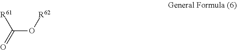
O(C(=O)[R61])[R62]
